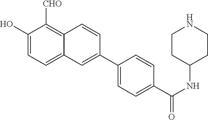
C1(O)=CC=C2C(=C1[CHO])C=CC(C1=CC=C(C(NC3CCNCC3)=O)C=C1)=C2
